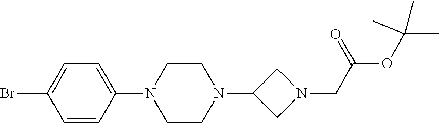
C1=CC(N2CCN(C3CN(CC(OC(C)(C)C)=O)C3)CC2)=CC=C1Br
